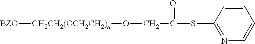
C1=CC(SC(=O)CO[CH2CH2(OCH2CH2)n][BZO])=NC=C1
